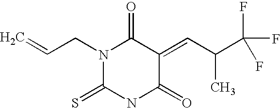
O=C1C(=CC(C)C(F)(F)F)C(=O)NC(=S)N1CC=C
